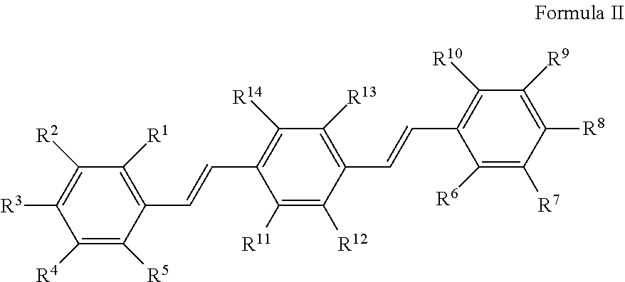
C1([R2])=C([R3])C([R4])=C([R5])C(C=CC2=C([R14])C([R13])=C(C=CC3=C([R10])C([R9])=C([R8])C([R7])=C3[R6])C([R12])=C2[R11])=C1[R1]
